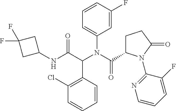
C1=CC(C(C(NC2CC(F)(F)C2)=O)N(C(=O)C2CCC(=O)N2C2=NC=CC=C2F)C2=CC=CC(F)=C2)=C(Cl)C=C1
